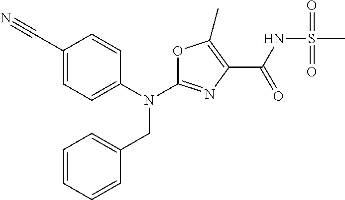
N(C1=NC(C(NS(C)(=O)=O)=O)=C(C)O1)(CC1=CC=CC=C1)C1=CC=C(C#N)C=C1
